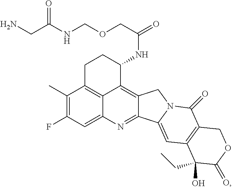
C1(C)=C(F)C=C2C3=C1CCC(NC(=O)COCNC(CN)=O)C3=C1C(=N2)C2=CC3=C(C(=O)N2C1)COC(=O)C3(O)CC
